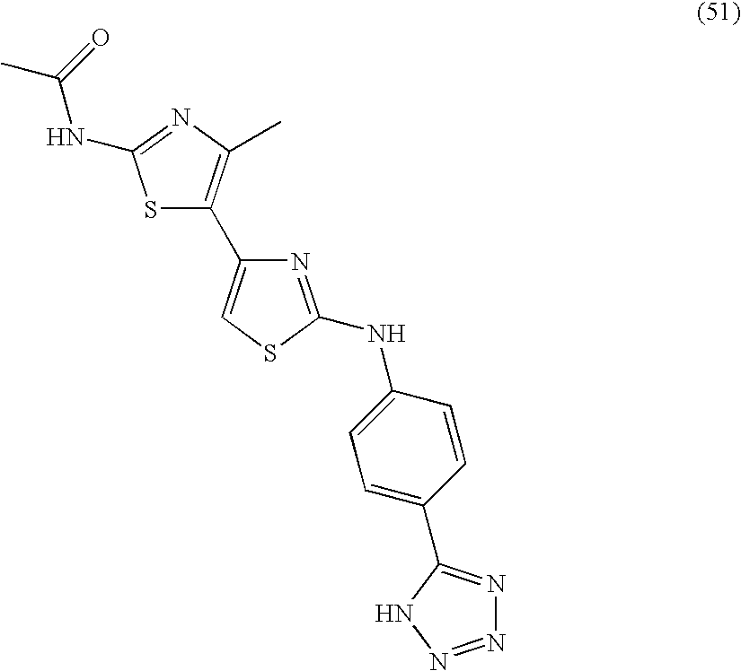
S1C(C2=CSC(NC3=CC=C(C4=NN=NN4)C=C3)=N2)=C(C)N=C1NC(C)=O
